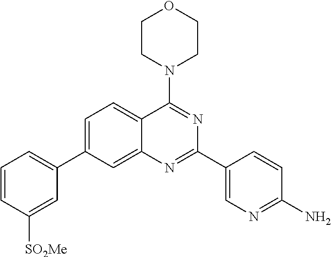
C1=CC([SO2Me])=CC(C2=CC=C3C(=C2)N=C(C2=CN=C(N)C=C2)N=C3N2CCOCC2)=C1
